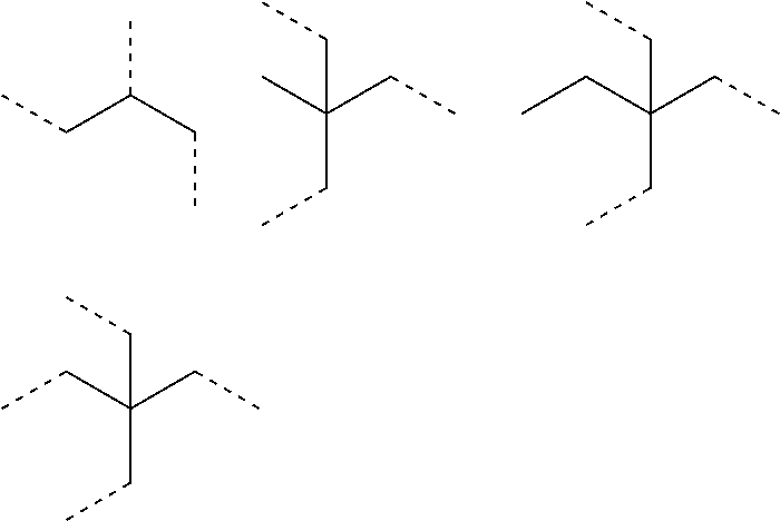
C(C(CC)C)C.C(CC)(C)(CC)CC.C(CC)(CC)(CC)CC.C(CC)(CC)(CC)CC
